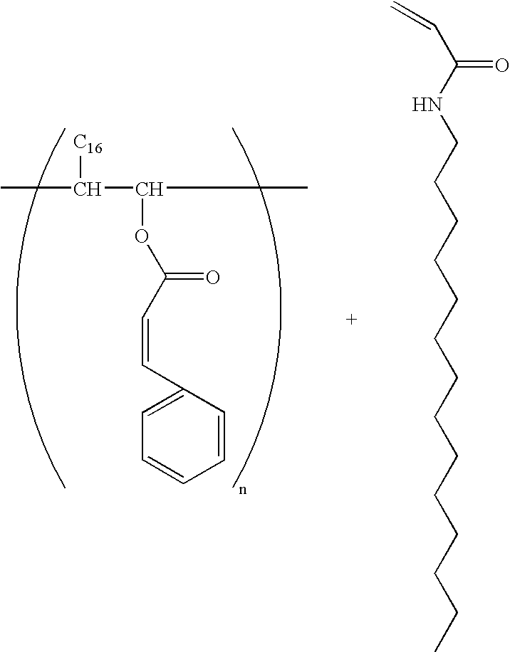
C(NCCCCCCCCCCCCCC)(C=C)=O.CC(C(OC(C=CC1=CC=CC=C1)=O)C)[C16]
